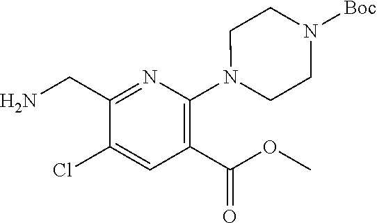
C1(CN)=NC(N2CCN([Boc])CC2)=C(C(OC)=O)C=C1Cl
